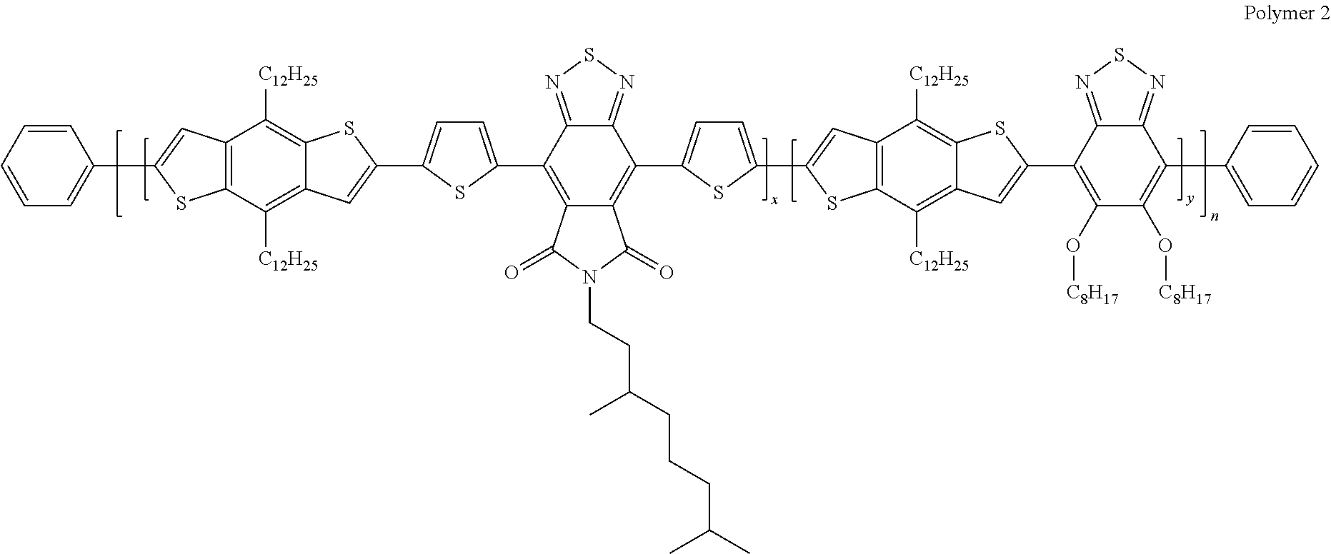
C12=NSN=C1C(C1=CC=C(C3=CC4=C([C12H25])C5=C(C([C12H25])=C4S3)C=C(C3=CC=CC=C3)S5)S1)=C1C(=C2C2=CC=C(C3=CC4=C(C([C12H25])=C5C(=C4[C12H25])SC(C4=C(O[C8H17])C(O[C8H17])=C(C6=CC=CC=C6)C6=NSN=C64)=C5)S3)S2)C(=O)N(CCC(CCCC(C)C)C)C1=O
